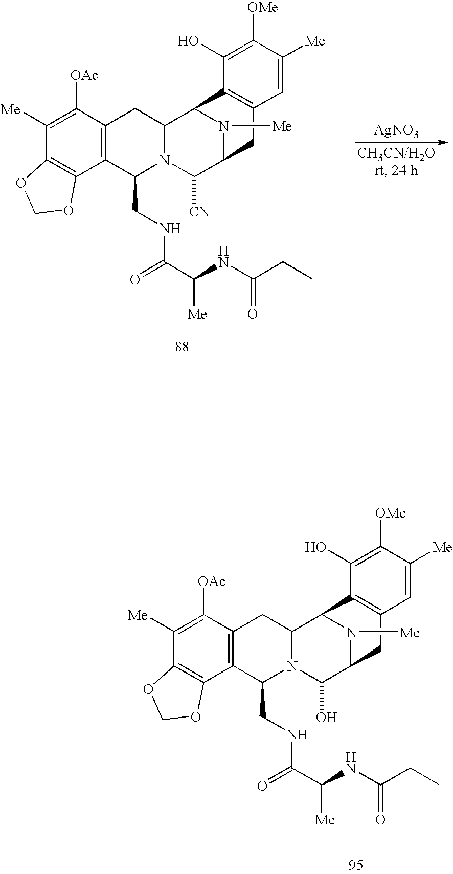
C1([OAc])=C([Me])C2=C(C3=C1CC1N(C3CNC(C(NC(=O)CC)[Me])=O)C([CN])C3N([Me])C1C1=C(C3)C=C([Me])C([OMe])=C1O)OCO2.[AgNO3].C1([OAc])=C([Me])C2=C(C3=C1CC1N(C3CNC(C(NC(=O)CC)[Me])=O)C(O)C3N([Me])C1C1=C(C3)C=C([Me])C([OMe])=C1O)OCO2
